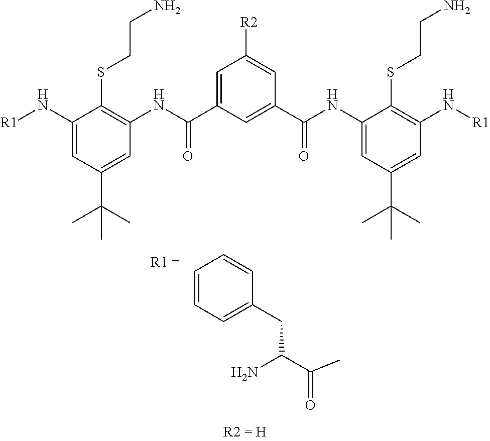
C1=CC=C(CC(C(C)=O)N)C=C1.C1(N[R1])=CC(C(C)(C)C)=CC(NC(C2=CC([R2])=CC(C(NC3=CC(C(C)(C)C)=CC(N[R1])=C3SCCN)=O)=C2)=O)=C1SCCN
